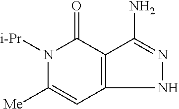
N1([i-Pr])C([Me])=CC2=C(C1=O)C(N)=NN2
